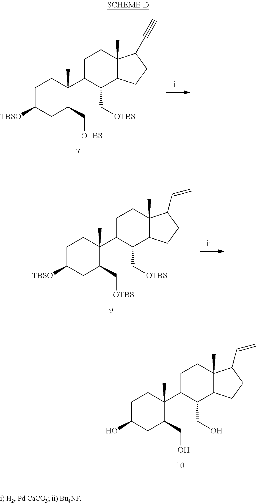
C1C([TBSO])CC(C[OTBS])C(C)(C2C(C[OTBS])C3C(C)(CC2)C(C#C)CC3)C1.C1C([TBSO])CC(C[OTBS])C(C)(C2C(C[OTBS])C3C(C)(CC2)C(C=C)CC3)C1.C1C(O)CC(CO)C(C)(C2C(CO)C3C(C)(CC2)C(C=C)CC3)C1
